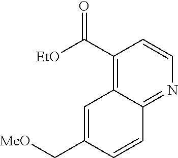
C(C1=C2C(=NC=C1)C=CC(C[MeO])=C2)([EtO])=O
